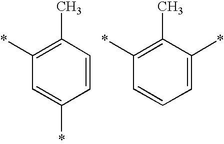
C1(C)=C(*)C=C(*)C=C1.C1(C)=C(*)C=CC=C1*
